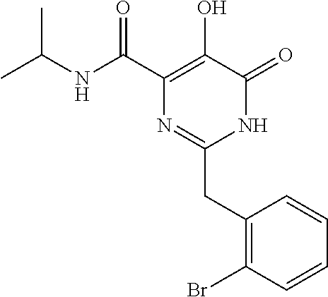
N(C(C1=C(O)C(=O)NC(CC2=C(Br)C=CC=C2)=N1)=O)C(C)C
